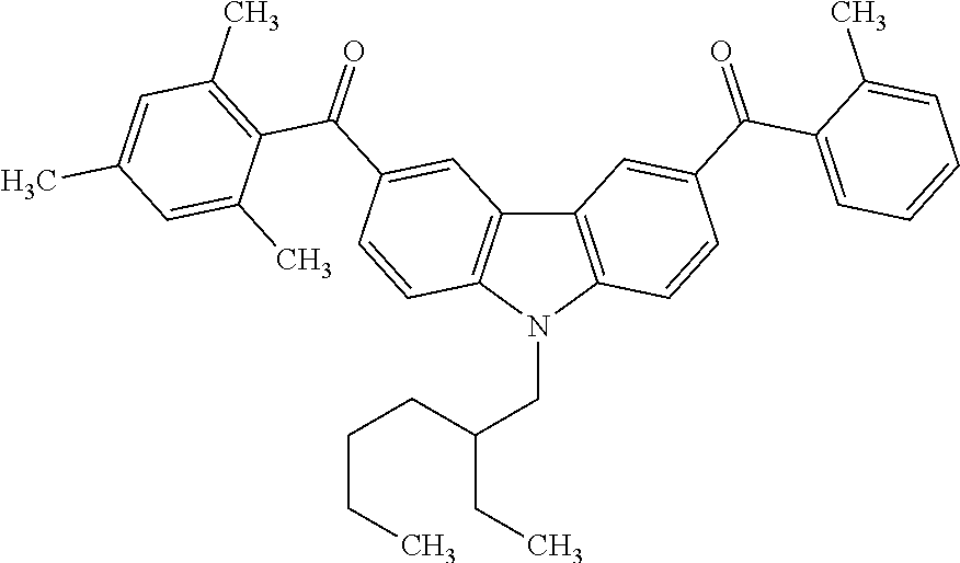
C12=C(N(CC(CCCC)CC)C3=C1C=C(C(=O)C1=C(C)C=C(C)C=C1C)C=C3)C=CC(C(=O)C1=CC=CC=C1C)=C2
